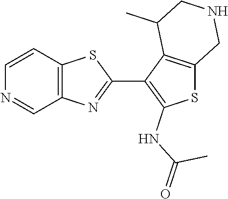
C12=C(C=NC=C1)N=C(C1=C(NC(=O)C)SC3=C1C(C)CNC3)S2
